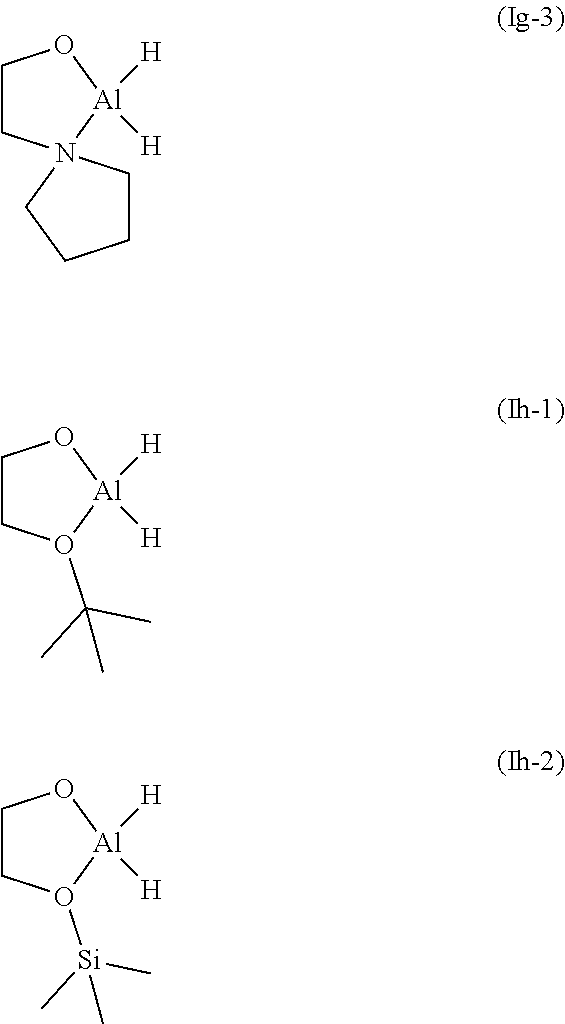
C1CN2([Al]([H])([H])O1)CCCC2.C1CO(C(C)(C)C)[Al]([H])([H])O1.C1CO([Si](C)(C)C)[Al]([H])([H])O1
